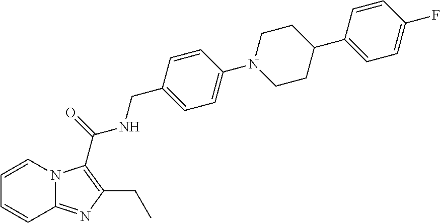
C1=CC=CN2C1=NC(CC)=C2C(NCC1=CC=C(N2CCC(C3=CC=C(F)C=C3)CC2)C=C1)=O
